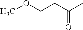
COCCC(C)=O
